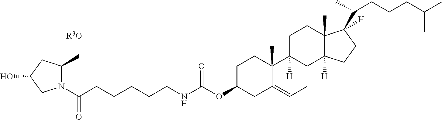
C1C(OC(NCCCCCC(N2C(C[R3O])CC(O)C2)=O)=O)CC2=CCC3C([H])(C2(C)C1)CCC1(C)C3([H])CCC1([H])C(C)CCCC(C)C
